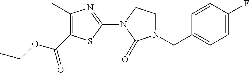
C(C1=CC=C(F)C=C1)N1C(=O)N(C2=NC(C)=C(C(OCC)=O)S2)CC1
